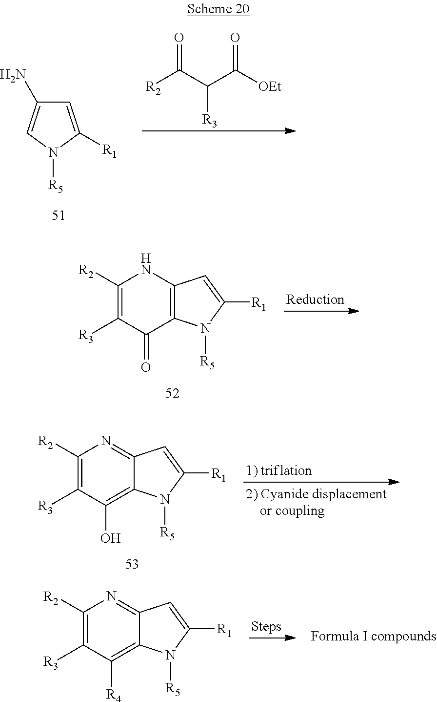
C1=C([R1])N([R5])C=C1N.[R2]C(C(C([OEt])=O)[R3])=O.C1([R2])=C([R3])C(=O)C2=C(N1)C=C([R1])N2[R5].C1([R2])=C([R3])C(O)=C2C(=N1)C=C([R1])N2[R5].C1([R2])=C([R3])C([R4])=C2C(=N1)C=C([R1])N2[R5]
